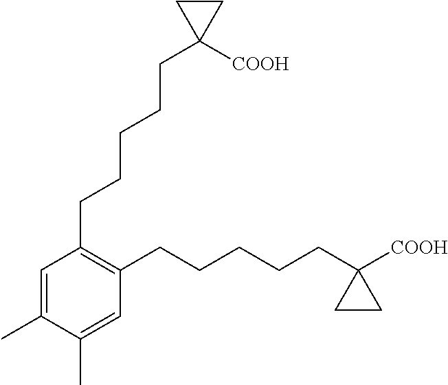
C1=C(C)C(C)=CC(CCCCCC2([COOH])CC2)=C1CCCCCC1([COOH])CC1
